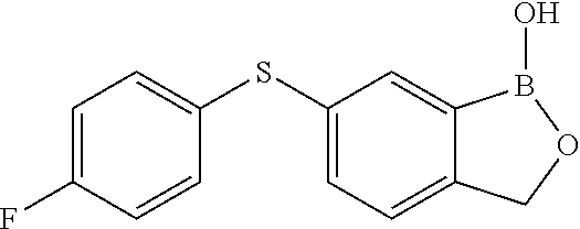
C1(SC2=CC=C(F)C=C2)=CC=C2C(=C1)B(O)OC2
